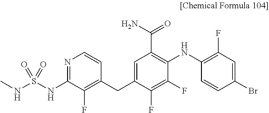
S(NC1=NC=CC(CC2=CC(C(N)=O)=C(NC3=C(F)C=C(Br)C=C3)C(F)=C2F)=C1F)(NC)(=O)=O
